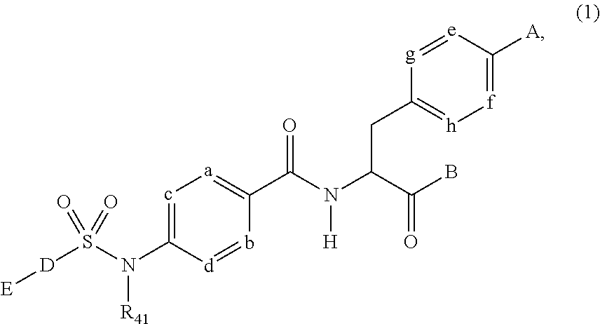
c1=C(N([R41])S([D][E])(=O)=O)[d]=bC(C(N(C(C(B)=O)CC2=[h][f]=C([A])[e]=[g]2)[H])=O)=[a]1
